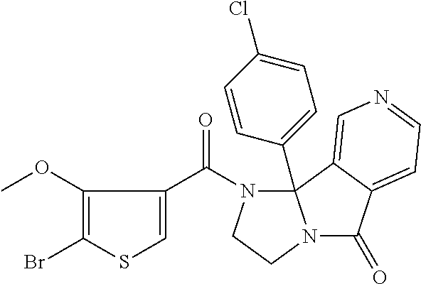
C1(Br)=C(OC)C(C(N2CCN3C(=O)C4=CC=NC=C4C23C2=CC=C(Cl)C=C2)=O)=CS1
